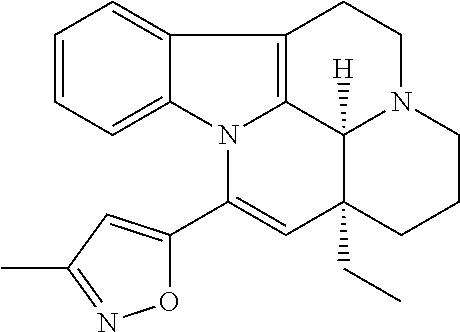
C1=CC=C2C(=C1)C1=C3N2C(C2=CC(C)=NO2)=CC2(CC)C3([H])N(CC1)CCC2
